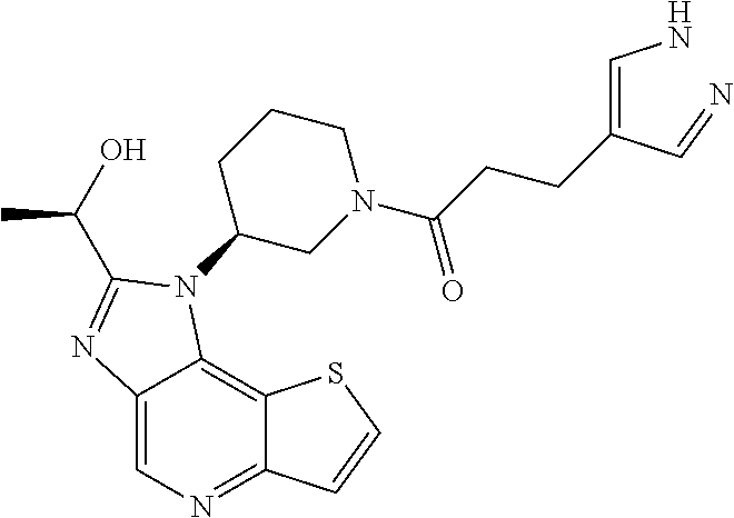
C12=CN=C3C(=C1N(C1CN(C(CCC(=CN)C=N)=O)CCC1)C(C(O)C)=N2)SC=C3
